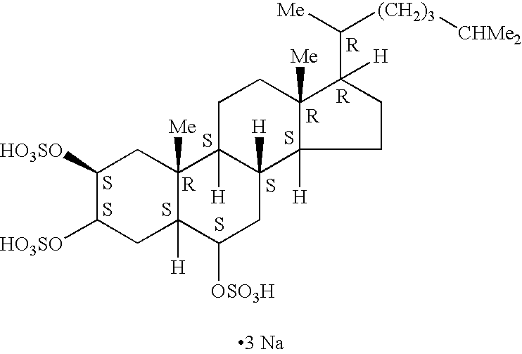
C1([HO3SO])C([HO3SO])CC2([H])C([Me])(C1)C1([H])C([H])(CC2[OSO3H])C2([H])C([Me])(CC1)C(C([(CH2)3][CHMe2])[Me])([H])CC2.S.S.S.S.[R].S.S.S.[R].[R].[R].[3 Na]
